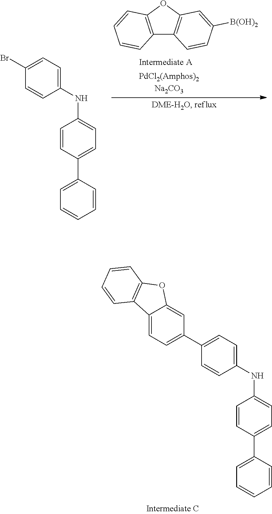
C12=C(OC3=C1C=CC([B(OH)2])=C3)C=CC=C2.C1(Br)=CC=C(NC2=CC=C(C3=CC=CC=C3)C=C2)C=C1.C1(C2=CC=C3C(=C2)OC2=C3C=CC=C2)=CC=C(NC2=CC=C(C3=CC=CC=C3)C=C2)C=C1
